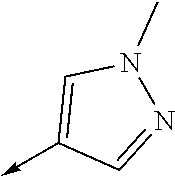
C1(->C)=CN(C)N=C1
